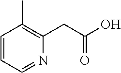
N1=CC=CC(C)=C1CC(O)=O
